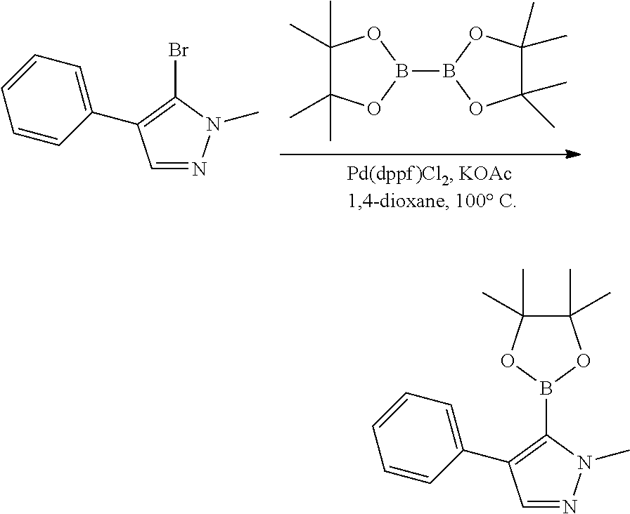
C1=NN(C)C(Br)=C1C1=CC=CC=C1.C1(C)(C)C(C)(C)OB(B2OC(C)(C)C(C)(C)O2)O1.C1=NN(C)C(B2OC(C)(C)C(C)(C)O2)=C1C1=CC=CC=C1
